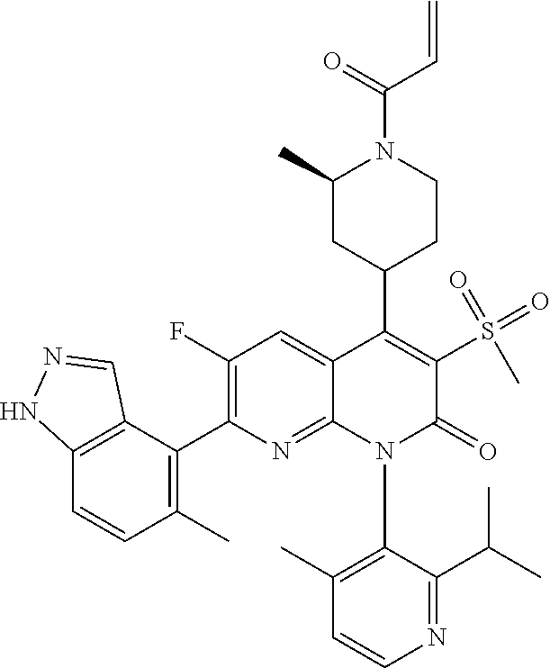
C12=C(C(C3=C(F)C=C4C(=N3)N(C3=C(C)C=CN=C3C(C)C)C(=O)C(S(C)(=O)=O)=C4C3CCN(C(=O)C=C)C(C)C3)=C(C)C=C1)C=NN2
